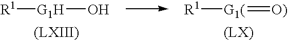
[G1H](O)[R1].[G1(](=[O)])[R1]
